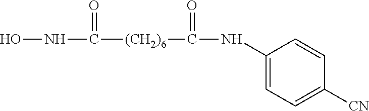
N(C([(CH2)6]C(NC1=CC=C([CN])C=C1)=O)=O)O
